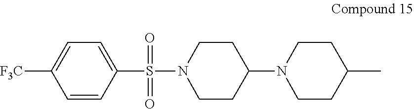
C1=CC(S(N2CCC(N3CCC(C)CC3)CC2)(=O)=O)=CC=C1[F3C]
